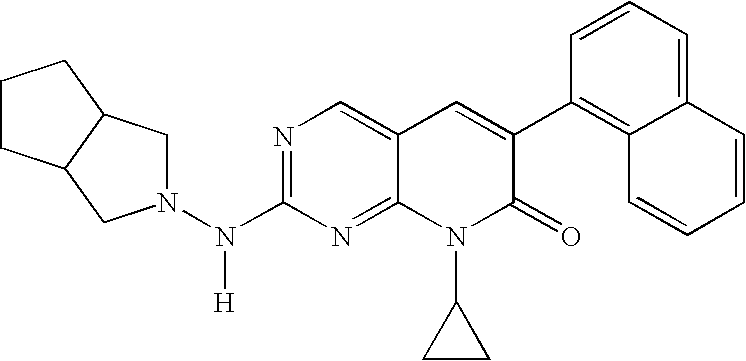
N1=C(N(N2CC3C(C2)CCC3)[H])N=C2C(=C1)C=C(C1=C3C(=CC=C1)C=CC=C3)C(=O)N2C1CC1
